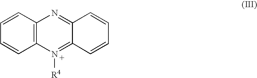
C1=CC=CC2=C1N=C1C(=N2[R4])C=CC=C1
